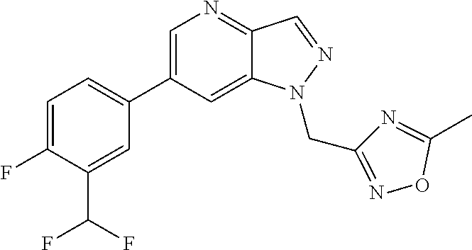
C1(C2=CC=C(F)C(C(F)F)=C2)=CN=C2C(=C1)N(CC1=NOC(C)=N1)N=C2
